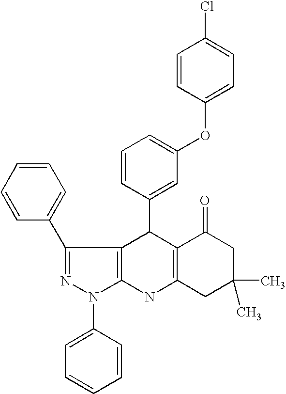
C12=C(NC3=C(C1C1=CC(OC4=CC=C(Cl)C=C4)=CC=C1)C(C1=CC=CC=C1)=NN3C1=CC=CC=C1)CC(C)(C)CC2=O
